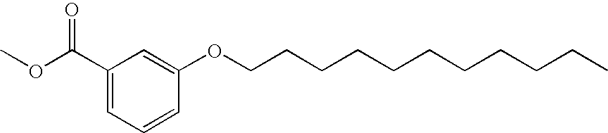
C1(C(OC)=O)=CC=CC(OCCCCCCCCCCC)=C1
